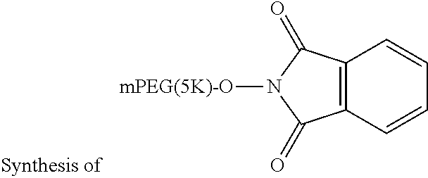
C12=C(C(=O)N([mPEG(5K)-O])C1=O)C=CC=C2
